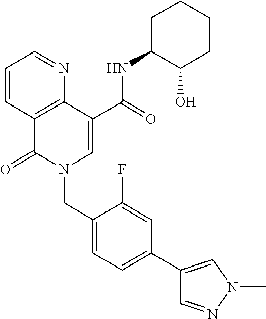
C1=CC2=C(N=C1)C(C(=O)NC1C(O)CCCC1)=CN(CC1=CC=C(C3=CN(C)N=C3)C=C1F)C2=O
